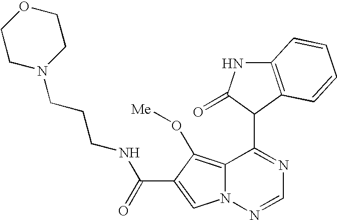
C12=C(O[Me])C(C(=O)NCCCN3CCOCC3)=CN1N=CN=C2C1C(=O)NC2=C1C=CC=C2
